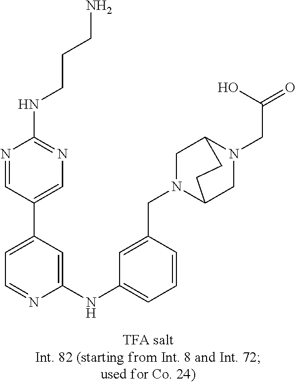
C1=C(C2=CN=C(NCCCN)N=C2)C=C(NC2=CC=CC(CN3C4CN(CC(=O)O)C(C3)CC4)=C2)N=C1
